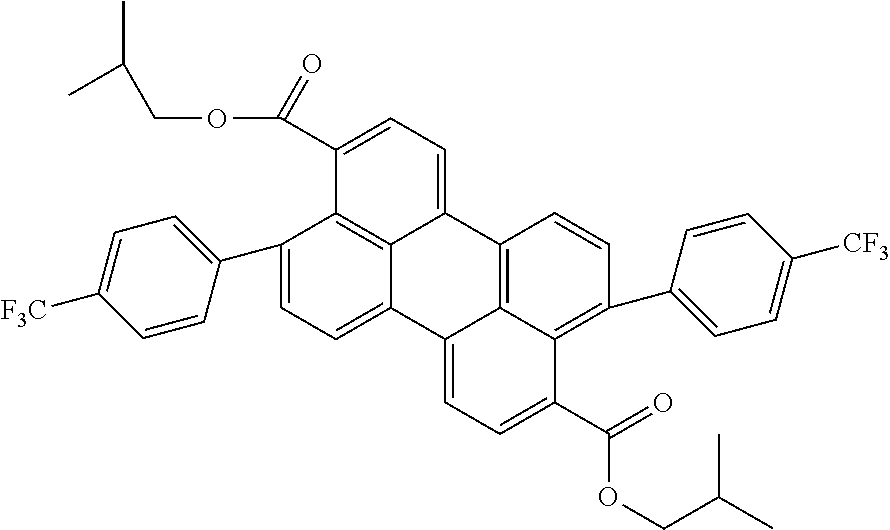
C12=C3C(C(OCC(C)C)=O)=CC=C1C1=C4C(=CC=C(C(=O)OCC(C)C)C4=C(C4=CC=C([CF3])C=C4)C=C1)C2=CC=C3C1=CC=C([F3C])C=C1
